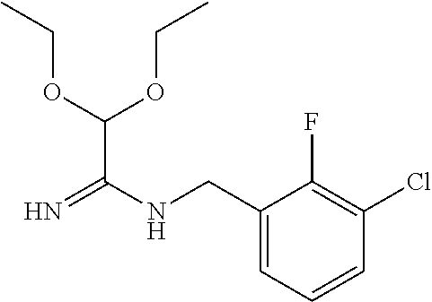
C1(CNC(=N)C(OCC)OCC)=CC=CC(Cl)=C1F
